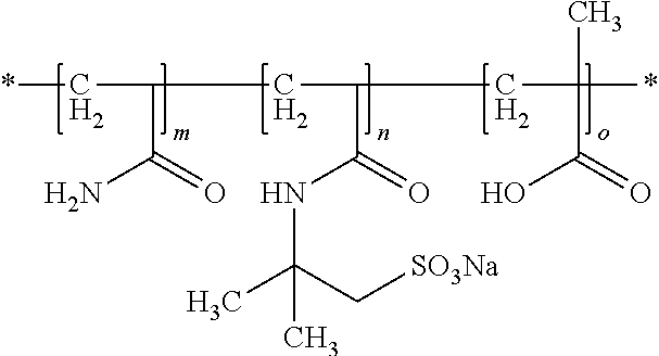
*CC(CC(CC(*)(C(=O)O)C)C(=O)NC(C)(C[SO3Na])C)C(=O)N
